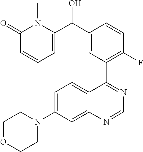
C1(=O)C=CC=C(C(C2=CC(C3=NC=NC4=CC(N5CCOCC5)=CC=C34)=C(F)C=C2)O)N1C
